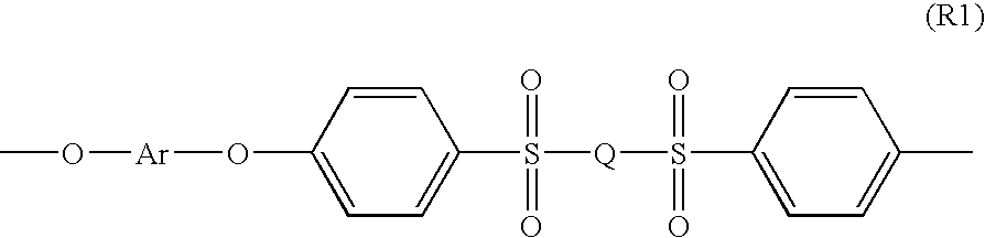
C1=CC(O[Ar]OC)=CC=C1S(=O)(=O)[Q]S(=O)(=O)C1=CC=C(C)C=C1
